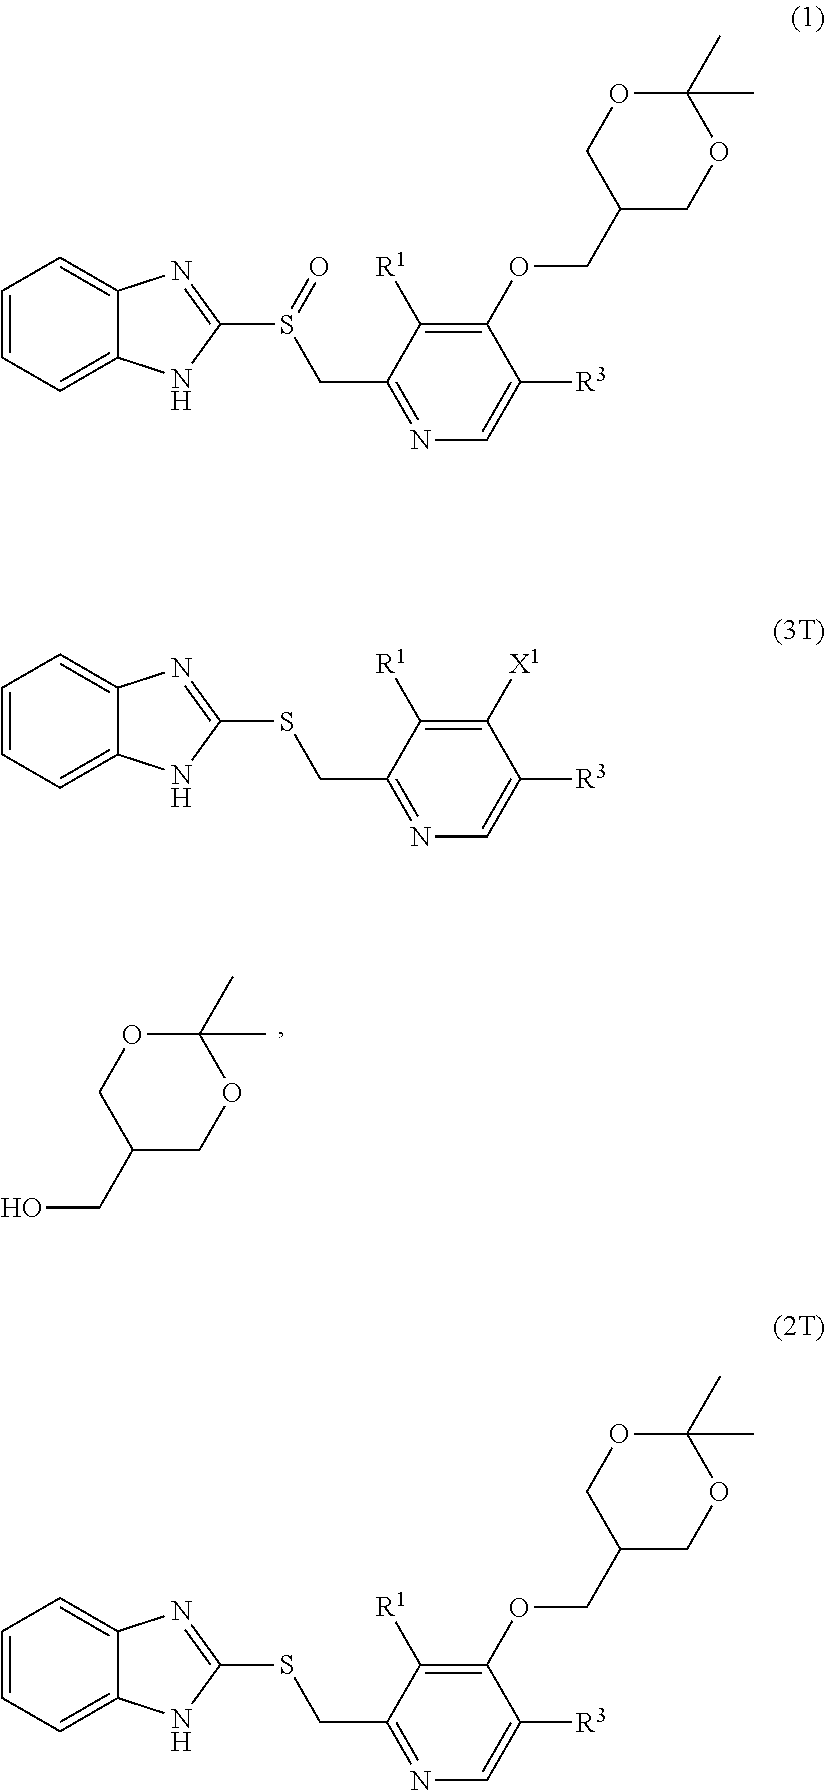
OCC1COC(C)(C)OC1.C12=CC=CC=C1N=C(S(=O)CC1=NC=C([R3])C(OCC3COC(C)(C)OC3)=C1[R1])N2.C12=CC=CC=C1N=C(SCC1=NC=C([R3])C([X1])=C1[R1])N2.C12=CC=CC=C1N=C(SCC1=NC=C([R3])C(OCC3COC(C)(C)OC3)=C1[R1])N2
